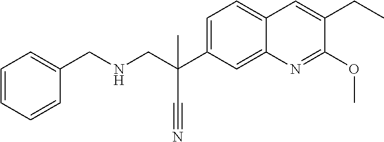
C1=C(C(C)(C#N)CNCC2=CC=CC=C2)C=C2C(=C1)C=C(CC)C(OC)=N2
